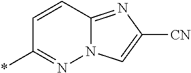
C12=NC([CN])=CN1N=C(*)C=C2
